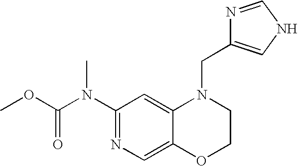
C1(N(C(OC)=O)C)=NC=C2C(=C1)N(CC1=CNC=N1)CCO2
